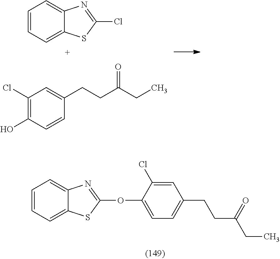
C1=CC=C2C(=C1)N=C(Cl)S2.C1(Cl)=C(O)C=CC(CCC(CC)=O)=C1.C1=CC=C2C(=C1)N=C(OC1=CC=C(CCC(CC)=O)C=C1Cl)S2
